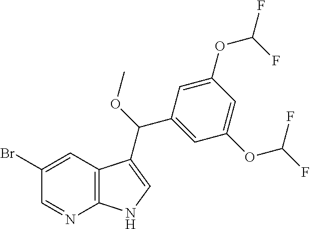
C1(Br)=CC2=C(N=C1)NC=C2C(OC)C1=CC(OC(F)F)=CC(OC(F)F)=C1
